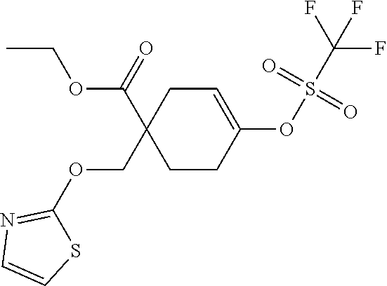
CCOC(C1(COC2=NC=CS2)CC=C(OS(=O)(C(F)(F)F)=O)CC1)=O
